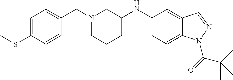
C1(NC2CCCN(CC3=CC=C(SC)C=C3)C2)=CC=C2C(=C1)C=NN2C(=O)C(C)(C)C
